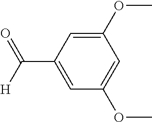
C1(OC)=CC(C([H])=O)=CC(OC)=C1
